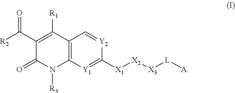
[L]([A])[X3][X2][X1]C1=[Y1]C2=C(C([R1])=C(C([R2])=O)C(=O)N2[R3])C=[Y2]1
